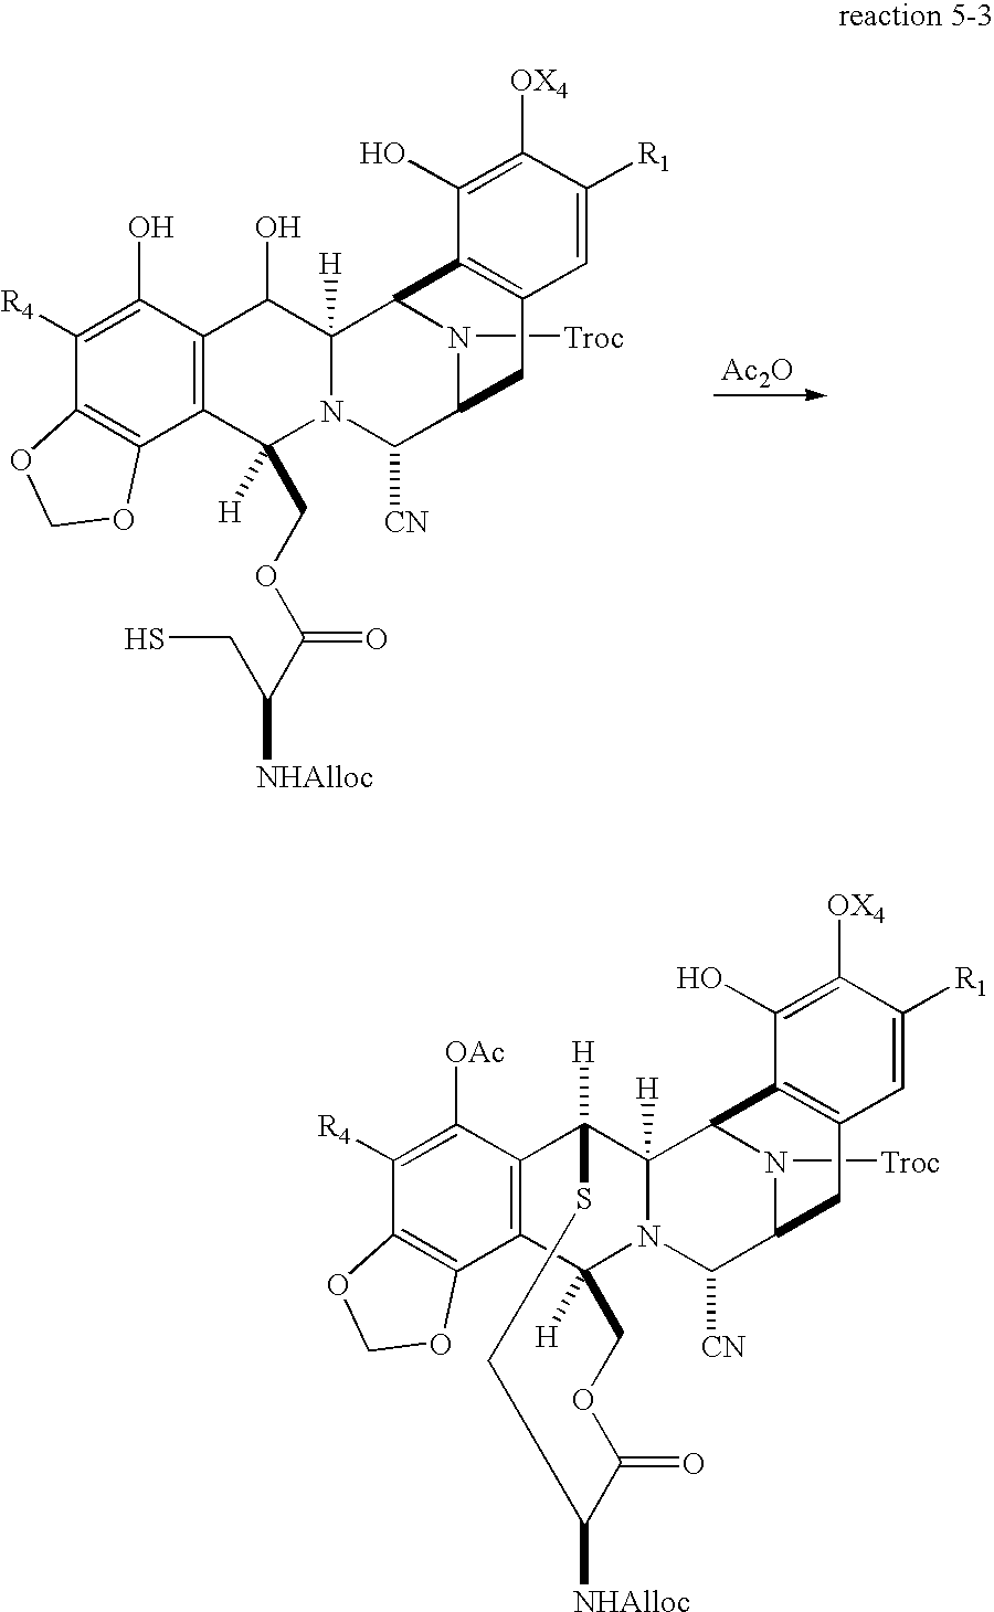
[Ac2O].C1([R4])=C(O)C2=C(C3=C1OCO3)C(COC(C(CS)[NHAlloc])=O)([H])N1C([H])(C2O)C2N([Troc])C(C1[CN])CC1=C2C(O)=C([OX4])C([R1])=C1.C1([R4])=C([OAc])C2=C(C3=C1OCO3)C1([H])N3C([H])(C2([H])SCC([NHAlloc])C(=O)OC1)C1N([Troc])C(C3[CN])CC2=C1C(O)=C([OX4])C([R1])=C2
